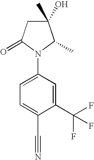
C1(O)(C)CC(=O)N(C2=CC=C(C#N)C(C(F)(F)F)=C2)C1C
